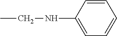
CCNC1=CC=CC=C1
